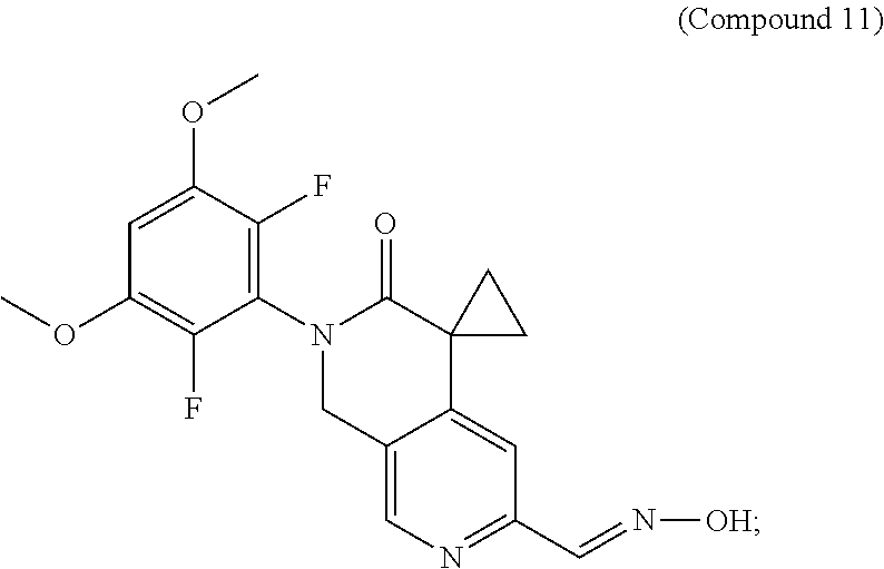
C1=C(OC)C(F)=C(N2CC3=CN=C(C=N[OH])C=C3C3(C2=O)CC3)C(F)=C1OC
